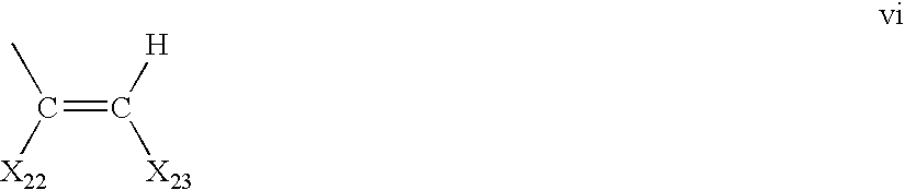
CC([X22])=C([H])[X23]
